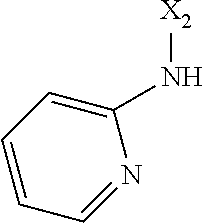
[X2]NC1=CC=CC=N1
